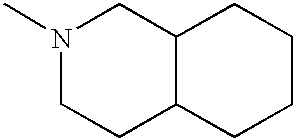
N1(C)CCC2C(C1)CCCC2
